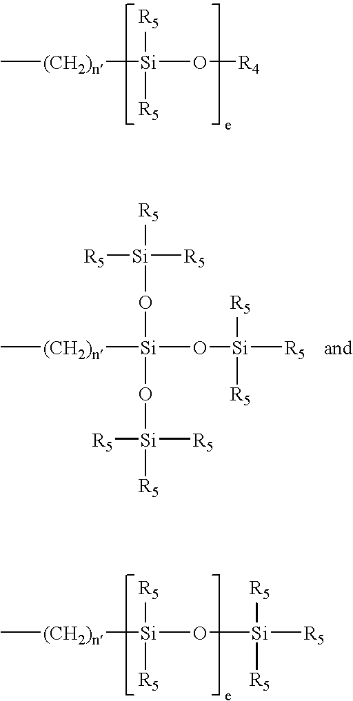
C[(CH2)n][Si](O[R4])([R5])[R5].C[(CH2)n][Si](O[Si]([R5])([R5])[R5])(O[Si]([R5])([R5])[R5])O[Si]([R5])([R5])[R5].C[(CH2)n][Si](O[Si]([R5])([R5])[R5])([R5])[R5]
